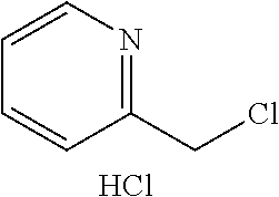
C1=CC=CC(CCl)=N1.Cl
